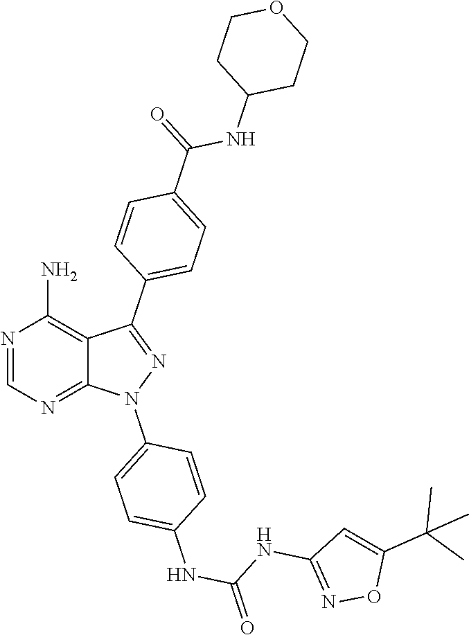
N1=CN=C2C(=C1N)C(C1=CC=C(C(NC3CCOCC3)=O)C=C1)=NN2C1=CC=C(NC(=O)NC2=NOC(C(C)(C)C)=C2)C=C1
